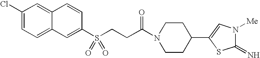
C1(Cl)=CC=C2C(=C1)C=CC(S(=O)(=O)CCC(N1CCC(C3=CN([Me])C(=N)S3)CC1)=O)=C2
